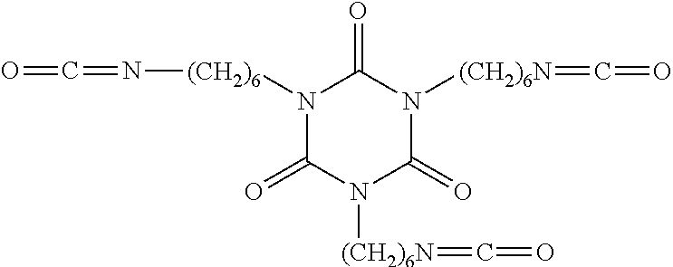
N1([(CH2)6]N=C=O)C(=O)N([(CH2)6N]=C=O)C(=O)N([(CH2)6N]=C=O)C1=O
